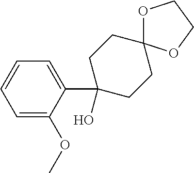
O1C2(OCC1)CCC(C1=CC=CC=C1OC)(O)CC2
